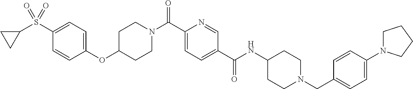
C1(OC2CCN(C(C3=CC=C(C(NC4CCN(CC5=CC=C(N6CCCC6)C=C5)CC4)=O)C=N3)=O)CC2)=CC=C(S(C2CC2)(=O)=O)C=C1
